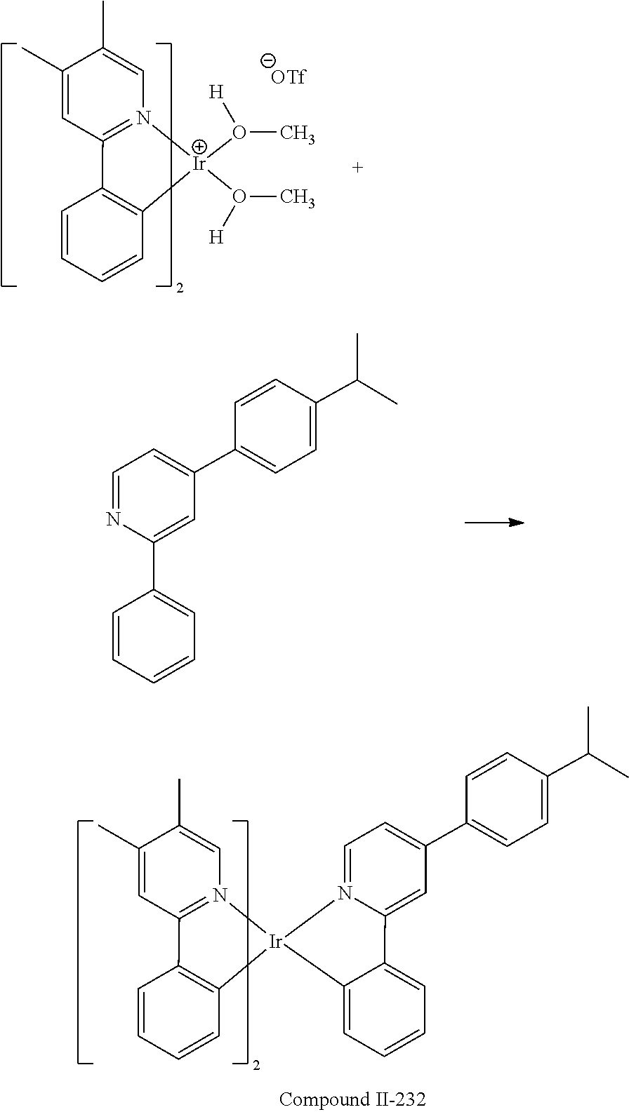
C1(C2=CC=NC(C3=CC=CC=C3)=C2)=CC=C(C(C)C)C=C1.C1(C2=CC=N3C(=C2)C2=CC=CC=C2[Ir]32N3=C(C=C(C)C(C)=C3)C3=C2C=CC=C3)=CC=C(C(C)C)C=C1.C1=C(C)C(C)=CN2=C1C1=C(C=CC=C1)[Ir]2(O(C)[H])O(C)[H]
